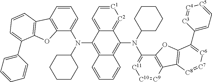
[C1]1=CC=C2C(=[C2]1)C(N(C1CCCCC1)C1=[C11][C10]=[C9]C3=C1OC1=C3[C8]=[C7][C6]=C1C1=CC=[C5][C4]=[C3]1)=C1C(=C2N(C2CCCCC2)C2=CC=CC3=C2OC2=C3C=CC=C2C2=CC=CC=C2)C=CC=C1
